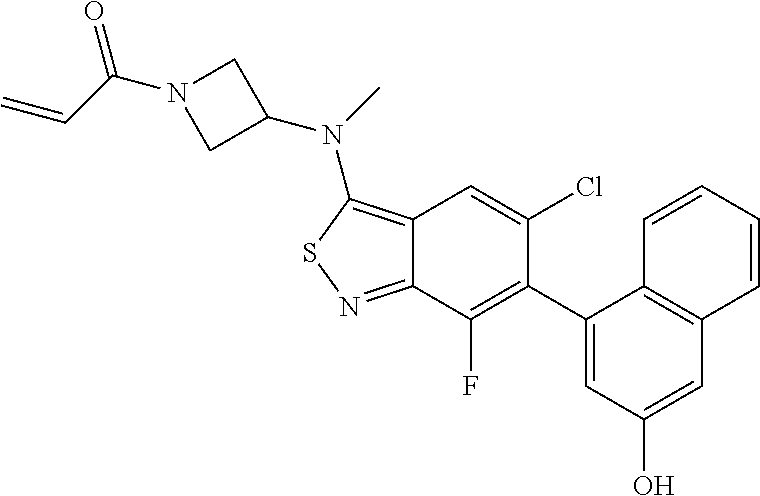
C1(C2=C(F)C3=NSC(N(C)C4CN(C(C=C)=O)C4)=C3C=C2Cl)=CC(O)=CC2=C1C=CC=C2
